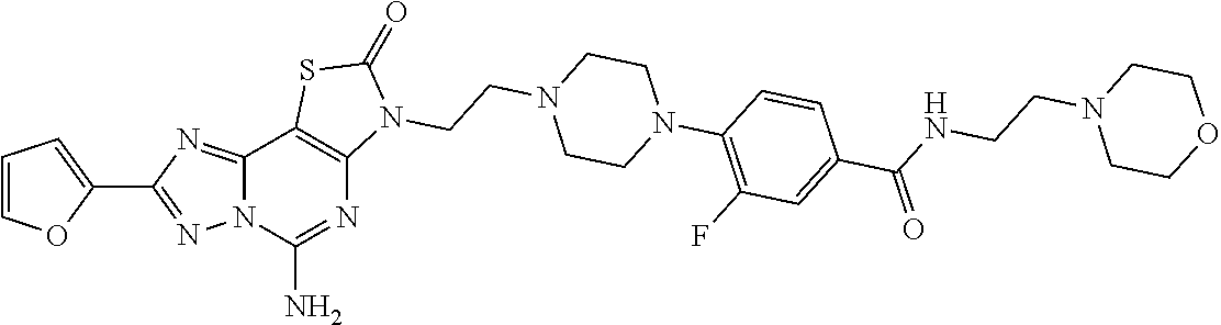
C1=COC(C2=NN3C(=N2)C2=C(N=C3N)N(CCN3CCN(C4=C(F)C=C(C(NCCN5CCOCC5)=O)C=C4)CC3)C(=O)S2)=C1
